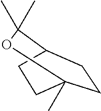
C1CC2C(C)(C)OC1(C)CC2
